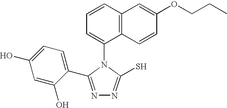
C1(N2C(S)=NN=C2C2=CC=C(O)C=C2O)=CC=CC2=C1C=CC(OCCC)=C2
